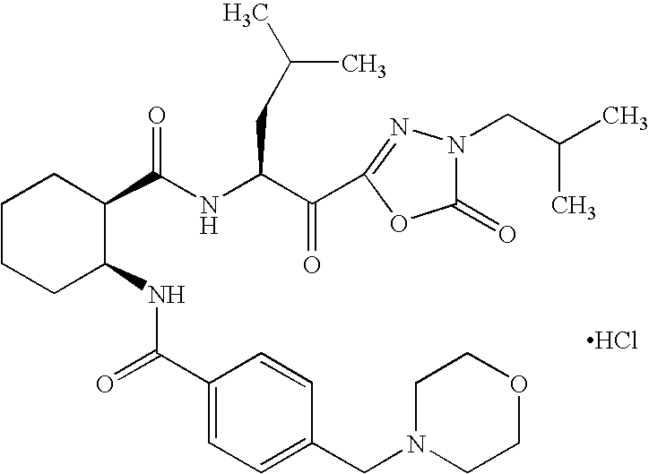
N(C(C(C1=NN(CC(C)C)C(=O)O1)=O)CC(C)C)C(=O)C1CCCCC1NC(=O)C1=CC=C(CN2CCOCC2)C=C1.Cl
